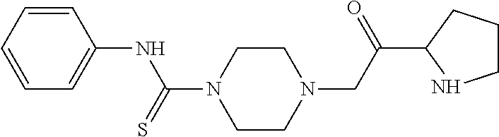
C1=CC(NC(=S)N2CCN(CC(C3NCCC3)=O)CC2)=CC=C1
